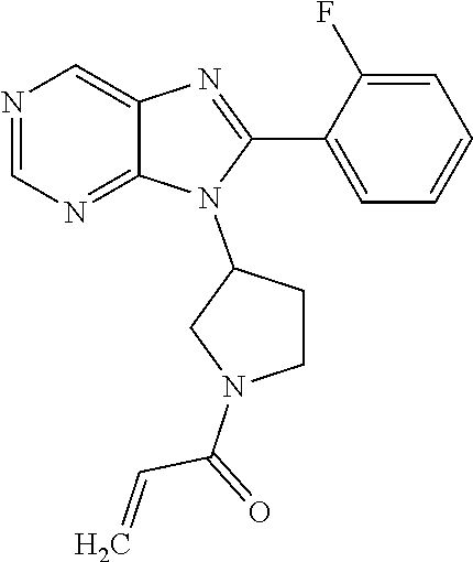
N1=CN=C2C(=C1)N=C(C1=CC=CC=C1F)N2C1CCN(C(=O)C=C)C1
